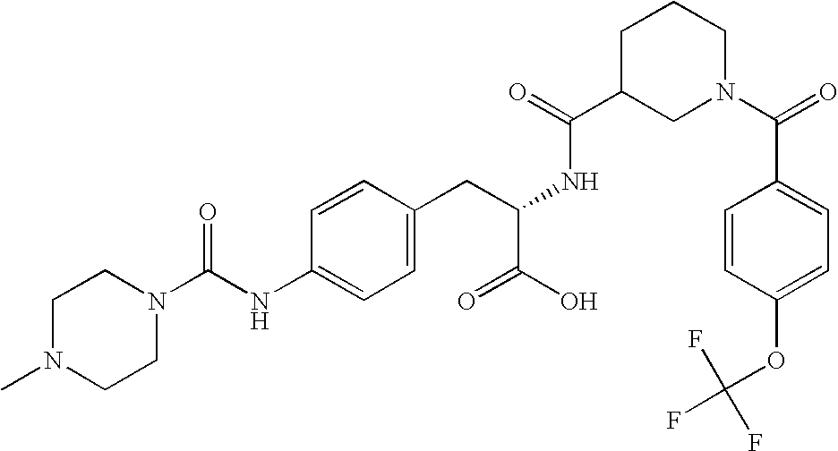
C1N(C)CCN(C(NC2=CC=C(CC(C(O)=O)NC(C3CN(C(=O)C4=CC=C(OC(F)(F)F)C=C4)CCC3)=O)C=C2)=O)C1
